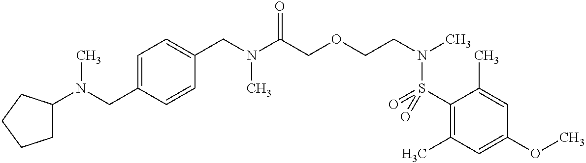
C1(CN(C(COCCN(C)S(C2=C(C)C=C(OC)C=C2C)(=O)=O)=O)C)=CC=C(CN(C)C2CCCC2)C=C1
